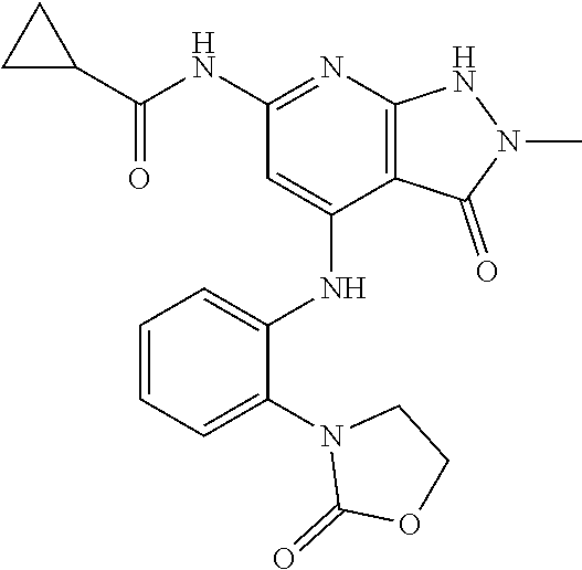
C(NC1=NC2=C(C(NC3=CC=CC=C3N3C(=O)OCC3)=C1)C(=O)N(C)N2)(=O)C1CC1
